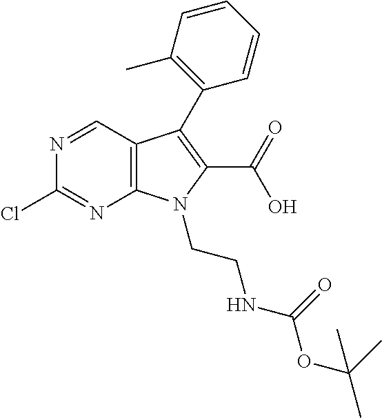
C12=C(C=NC(Cl)=N1)C(C1=C(C)C=CC=C1)=C(C(O)=O)N2CCNC(OC(C)(C)C)=O
